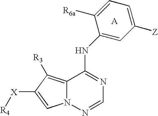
C12=C([R3])C([X][R4])=CN1N=CN=C2NC1=CC([Z])=CC=C1[R6a].[A]
